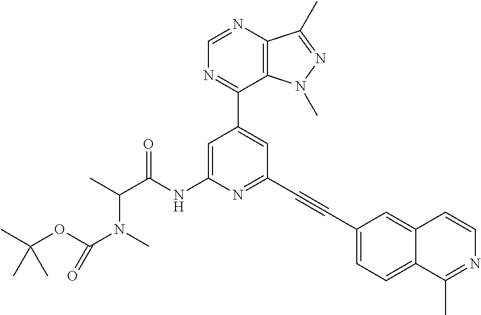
N1=C(C2=CC(C#CC3=CC=C4C(=C3)C=CN=C4C)=NC(NC(C(C)N(C)C(OC(C)(C)C)=O)=O)=C2)C2=C(N=C1)C(C)=NN2C
